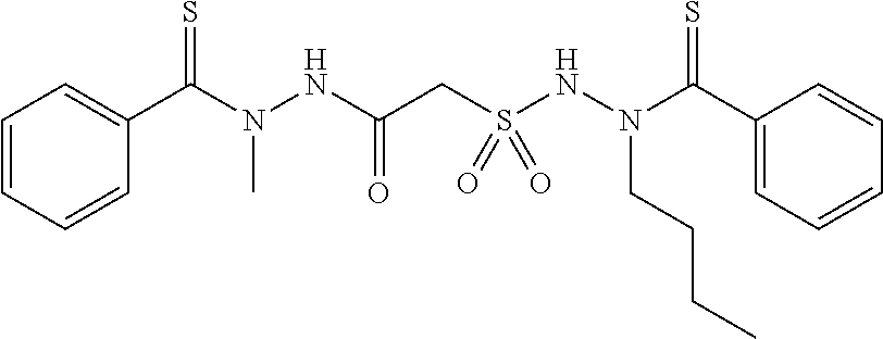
C1=CC=CC=C1C(N(NC(CS(NN(C(C1=CC=CC=C1)=S)CCCC)(=O)=O)=O)C)=S
